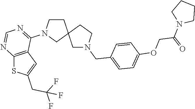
C1CN(C2=NC=NC3=C2C=C(CC(F)(F)F)S3)CC12CN(CC1=CC=C(OCC(N3CCCC3)=O)C=C1)CC2
